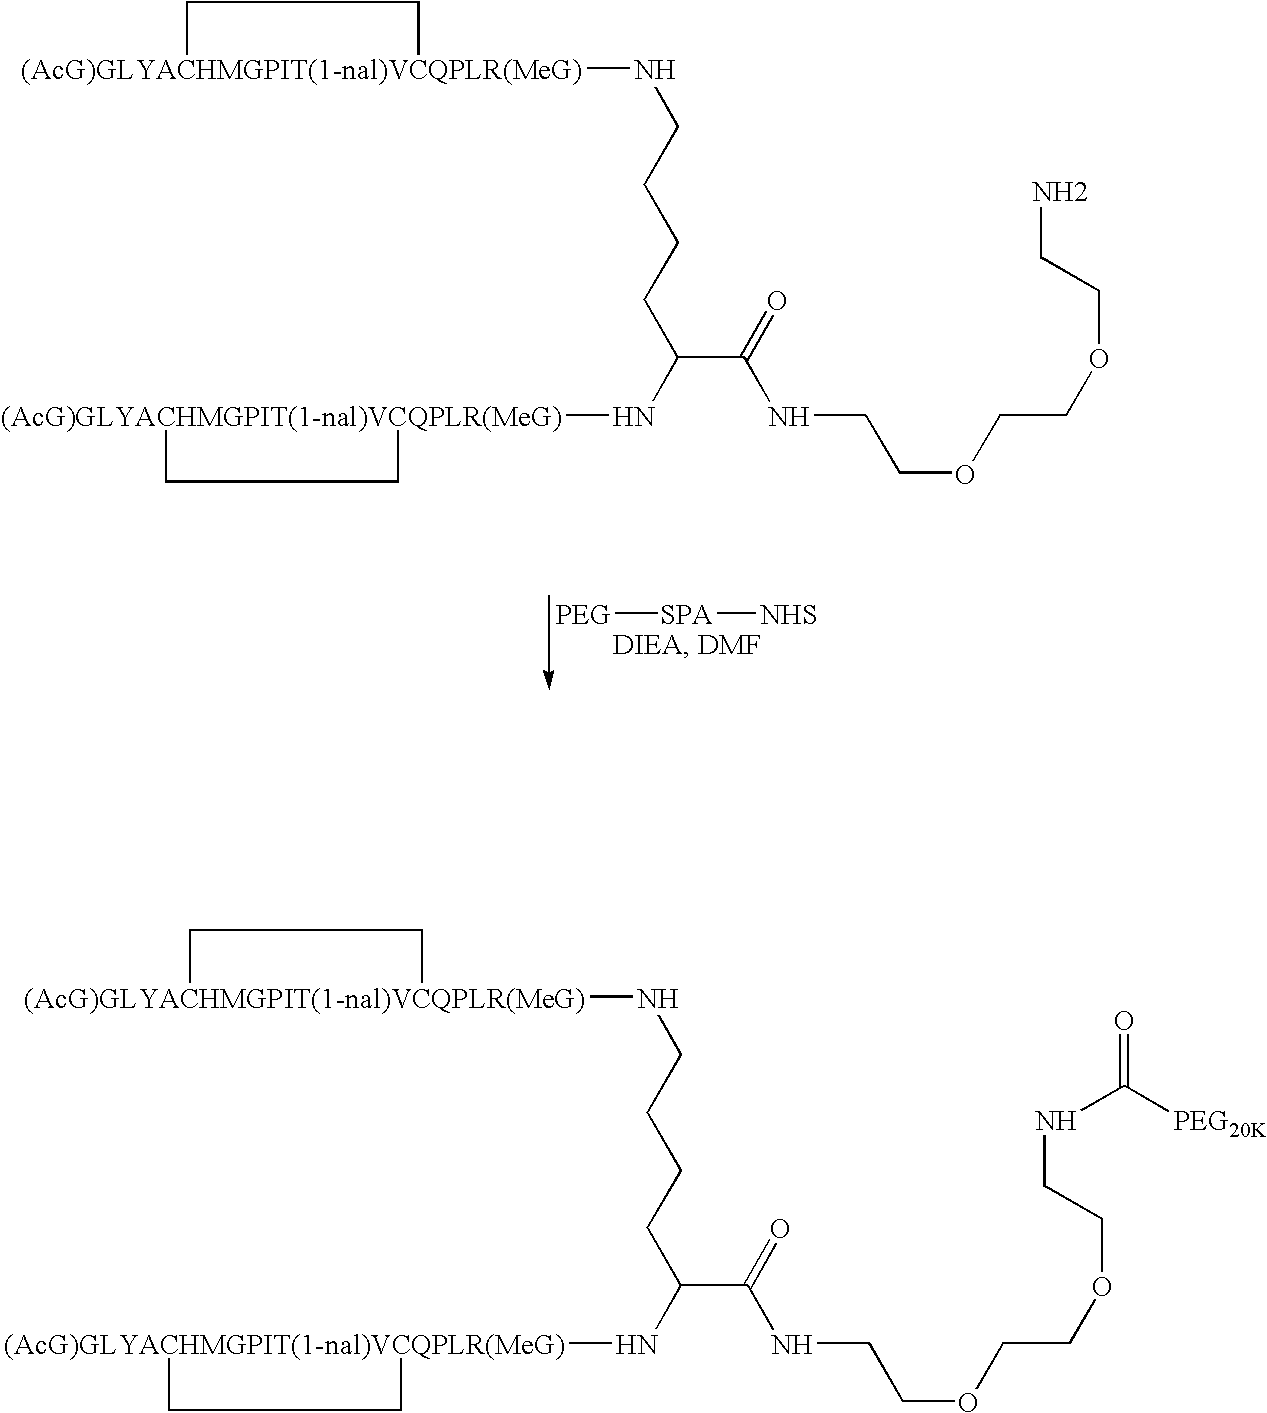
[(AcG)GLYACHMGPIT(1-nal)VCQPLR(MeG)]1(NCCCCC(N[(AcG)GLYACHMGPIT(1-nal)VCQPLR(MeG)]2CC2)C(=O)NCCOCCOCCN)CC1.[PEG][SPA][NHS].[(AcG)GLYACHMGPIT(1-nal)VCQPLR(MeG)]1(NCCCCC(N[(AcG)GLYACHMGPIT(1-nal)VCQPLR(MeG)]2CC2)C(=O)NCCOCCOCCNC([PEG20K])=O)CC1
